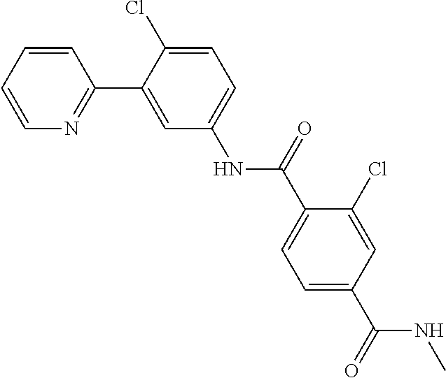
C1=CN=C(C2=CC(NC(C3=CC=C(C(NC)=O)C=C3Cl)=O)=CC=C2Cl)C=C1
